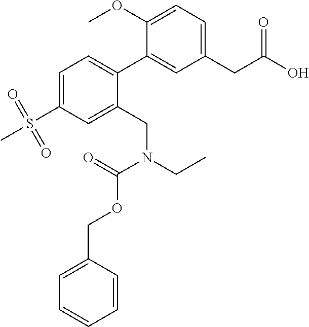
C1=C(S(C)(=O)=O)C=C(CN(CC)C(=O)OCC2=CC=CC=C2)C(C2=CC(CC(O)=O)=CC=C2OC)=C1
